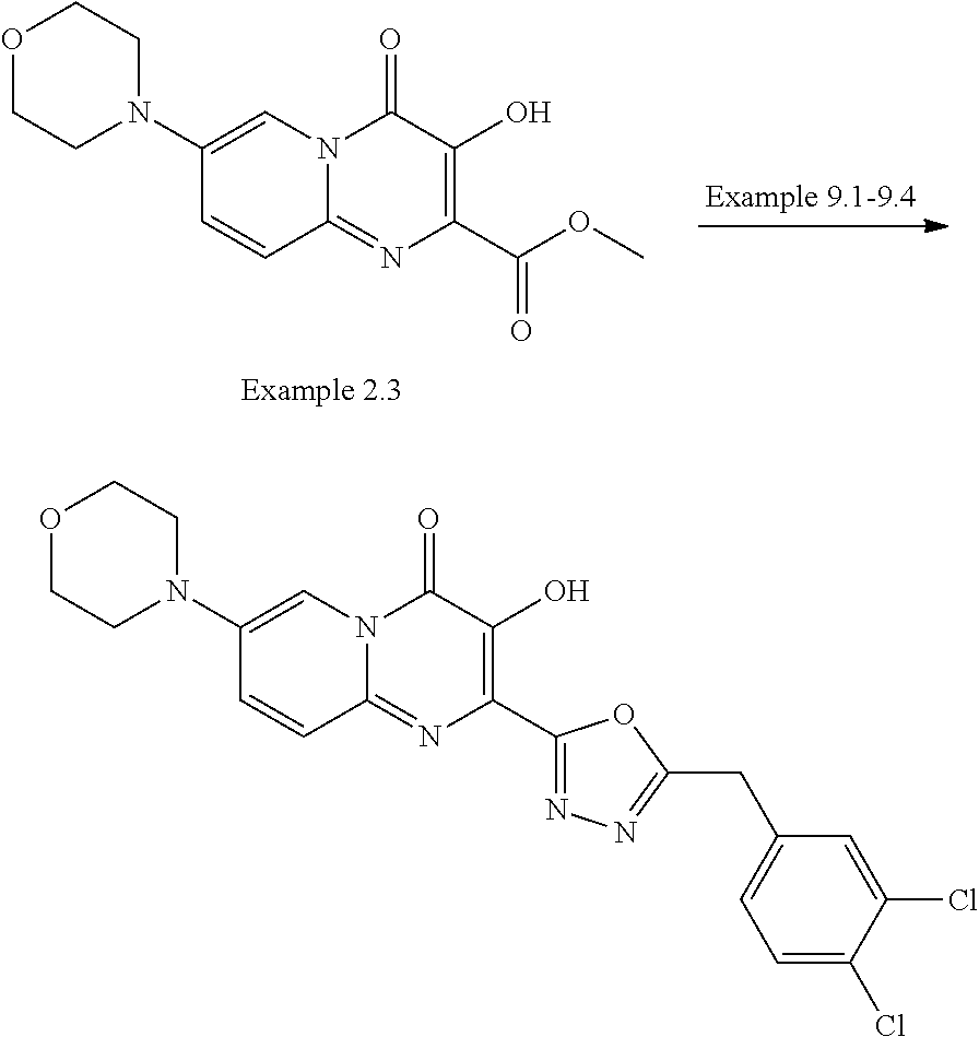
O1CCN(C2=CN3C(=NC(C(OC)=O)=C(O)C3=O)C=C2)CC1.O1CCN(C2=CN3C(=NC(C4=NN=C(CC5=CC=C(Cl)C(Cl)=C5)O4)=C(O)C3=O)C=C2)CC1
